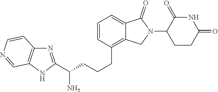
N1=C(C(CCCC2=C3C(=CC=C2)C(=O)N(C2CCC(=O)NC2=O)C3)N)NC2=C1C=CN=C2
